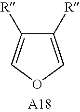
C1([R])=COC=C1[R]
